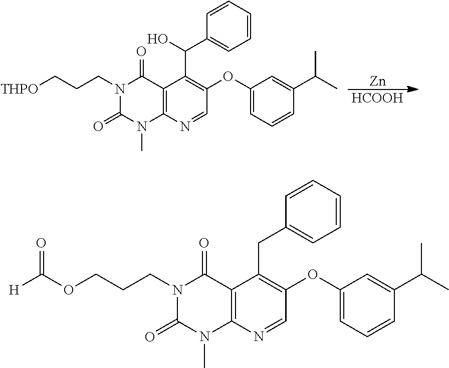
C12=C(N=CC(OC3=CC=CC(C(C)C)=C3)=C1C(C1=CC=CC=C1)O)N(C)C(=O)N(CCC[THPO])C2=O.[Zn].[HCOOH].C12=C(N=CC(OC3=CC=CC(C(C)C)=C3)=C1CC1=CC=CC=C1)N(C)C(=O)N(CCCOC([H])=O)C2=O
